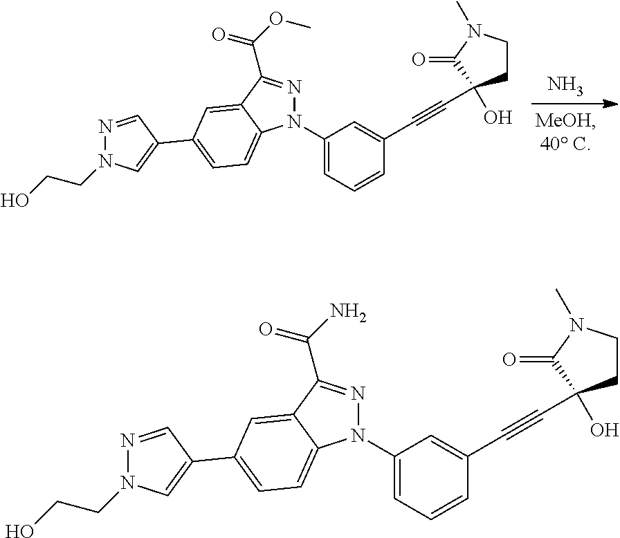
N.C1(C#CC2(O)CCN(C)C2=O)=CC(N2N=C(C(OC)=O)C3=CC(C4=CN(CCO)N=C4)=CC=C32)=CC=C1.C1(C#CC2(O)CCN(C)C2=O)=CC(N2N=C(C(N)=O)C3=CC(C4=CN(CCO)N=C4)=CC=C32)=CC=C1
